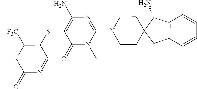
N1(C)C(N2CCC3(C(N)C4=C(C=CC=C4)C3)CC2)=NC(N)=C(SC2=C([F3C])N(C)C(=O)N=C2)C1=O
